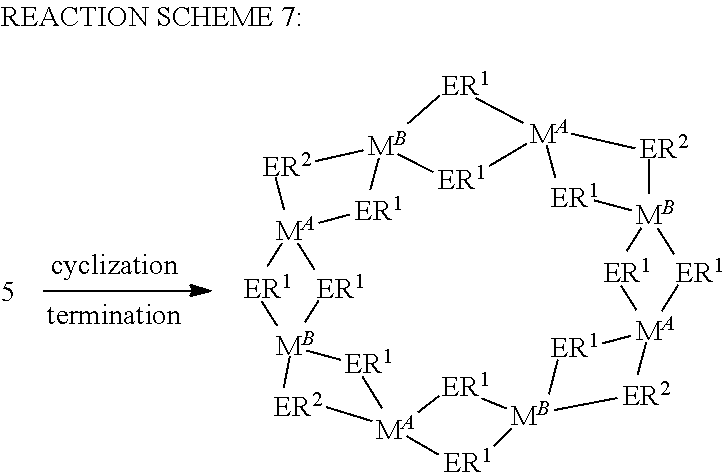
[MB]123[ER1][MA]4([ER1]1)[ER2][MB]1([ER1]4)[ER1][MA]4([ER1]1)[ER2][MB]1([ER1][MA]5([ER1]1)[ER2][MB]1([ER1]5)[ER1][MA]([ER2]2)([ER1]3)[ER1]1)[ER1]4
